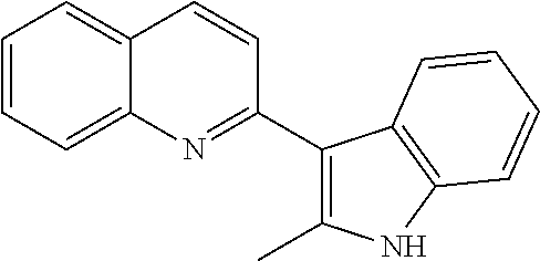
C1=CC=C2C(=C1)C=CC(C1=C(C)NC3=C1C=CC=C3)=N2
